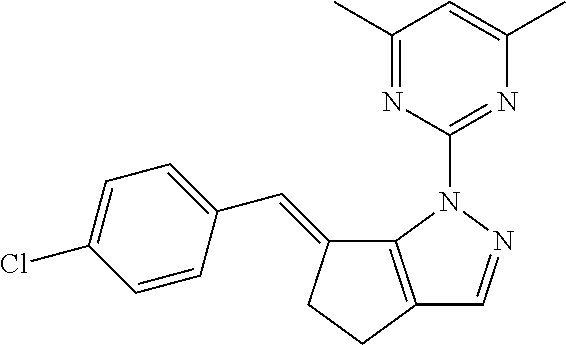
C1(C)=NC(N2C3=C(C=N2)CCC3=CC2=CC=C(Cl)C=C2)=NC(C)=C1
